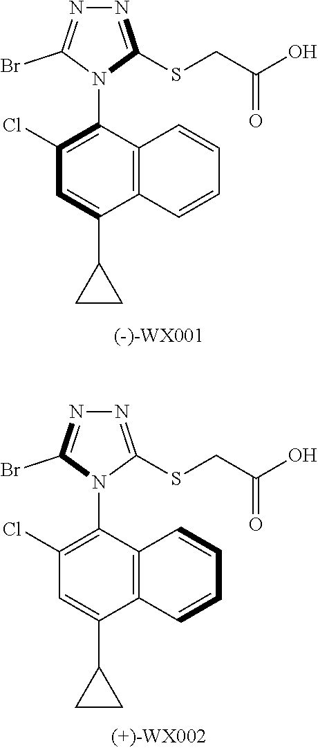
N1=C(SCC(=O)O)N(C2=C(Cl)C=C(C3CC3)C3=C2C=CC=C3)C(Br)=N1.N1=C(SCC(=O)O)N(C2=C(Cl)C=C(C3CC3)C3=C2C=CC=C3)C(Br)=N1
